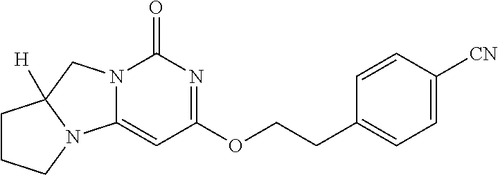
C(COC1=NC(=O)N2C(=C1)N1C([H])(C2)CCC1)C1=CC=C([CN])C=C1
